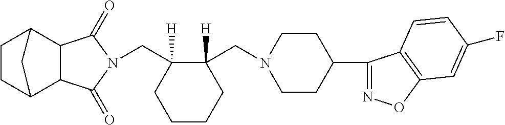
C(C1([H])C(CN2CCC(C3=NOC4=C3C=CC(F)=C4)CC2)([H])CCCC1)N1C(=O)C2C3CCC(C2C1=O)C3
